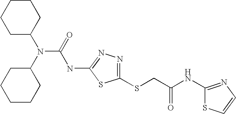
C1(NC(CSC2=NN=C(NC(N(C3CCCCC3)C3CCCCC3)=O)S2)=O)=NC=CS1
